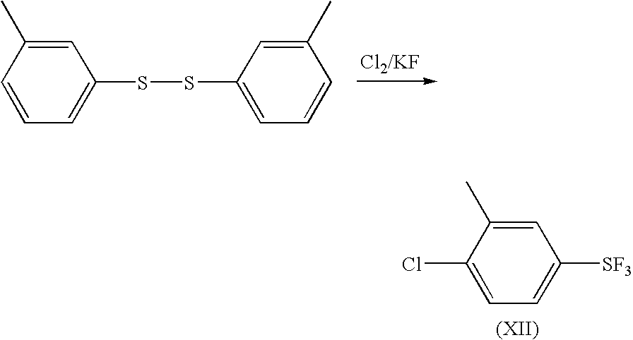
C1=CC=C(SSC2=CC=CC(C)=C2)C=C1C.C1(Cl)=CC=C([SF3])C=C1C
